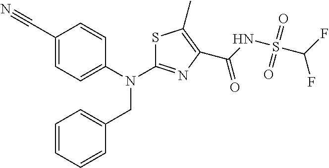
C1(C#N)=CC=C(N(CC2=CC=CC=C2)C2=NC(C(=O)NS(C(F)F)(=O)=O)=C(C)S2)C=C1
